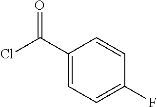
ClC(C1=CC=C(F)C=C1)=O
